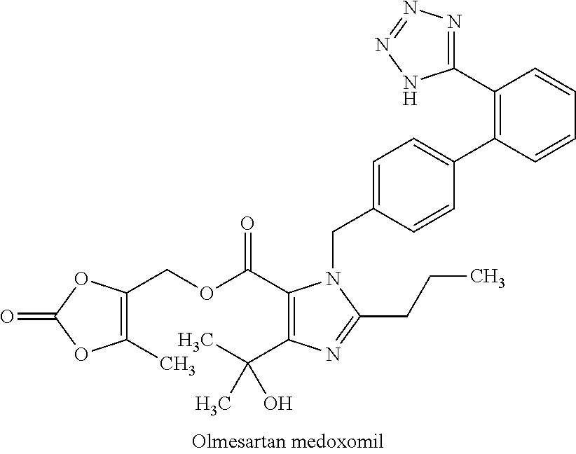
C1(C)=C(COC(=O)C2=C(C(C)(C)O)N=C(CCC)N2CC2=CC=C(C3=C(C4=NN=NN4)C=CC=C3)C=C2)OC(=O)O1
